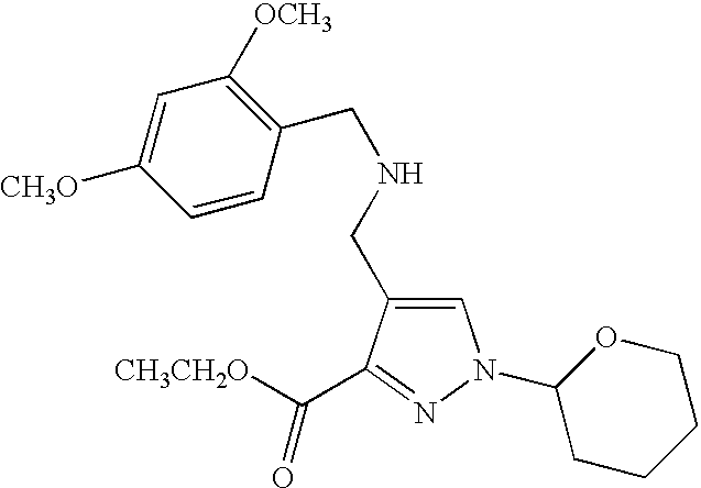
C1=C(CNCC2=C([OCH3])C=C([CH3O])C=C2)C(C([CH3CH2O])=O)=NN1C1CCCCO1
